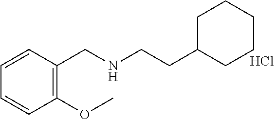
C1=CC(CNCCC2CCCCC2)=C(OC)C=C1.Cl
